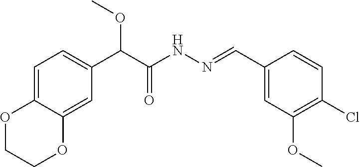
C(C(NN=CC1=CC(OC)=C(Cl)C=C1)=O)(OC)C1=CC=C2C(=C1)OCCO2
